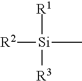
[R2][Si](C)([R1])[R3]
